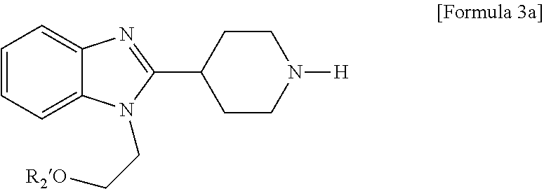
C1=CC=C2C(=C1)N=C(C1CCN([H])CC1)N2CC[R2O]
